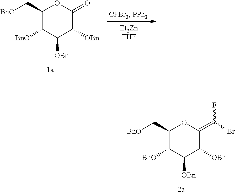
C1(C[BnO])C([BnO])C([OBn])C([OBn])C(=C(F)Br)O1.C1(C[BnO])C([BnO])C([OBn])C([OBn])C(=O)O1
